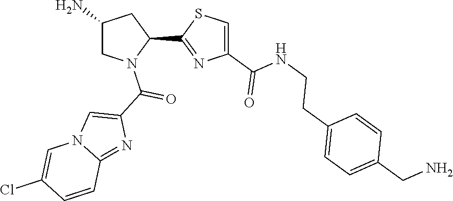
C1(C2=NC(C(NCCC3=CC=C(CN)C=C3)=O)=CS2)CC(N)CN1C(C1=CN2C(=N1)C=CC(Cl)=C2)=O
